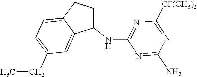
C1(NC2=NC([CF(CH3)2])=NC(N)=N2)CCC2=CC=C(CC)C=C12
